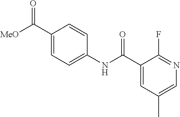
C1(C([MeO])=O)=CC=C(NC(C2=CC(C)=CN=C2F)=O)C=C1
